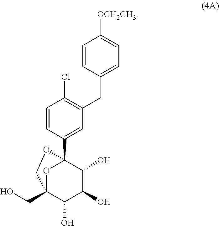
O1C2(CO)C(O)C(O)C(O)C1(C1=CC(CC3=CC=C([OCH2CH3])C=C3)=C(Cl)C=C1)OC2
